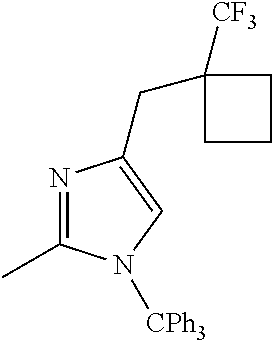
N1=C(C)N([CPh3])C=C1CC1([CF3])CCC1
